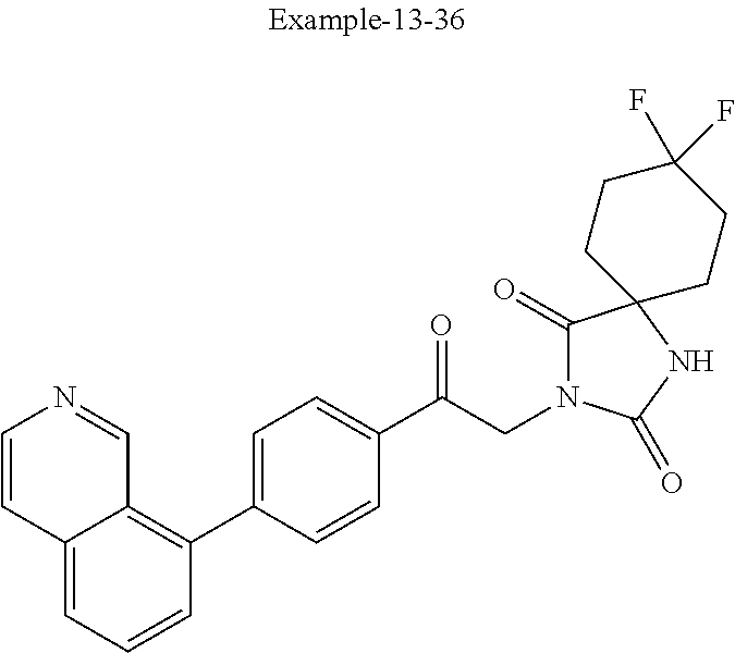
C12=CC=CC(C3=CC=C(C(CN4C(=O)C5(NC4=O)CCC(F)(F)CC5)=O)C=C3)=C1C=NC=C2
